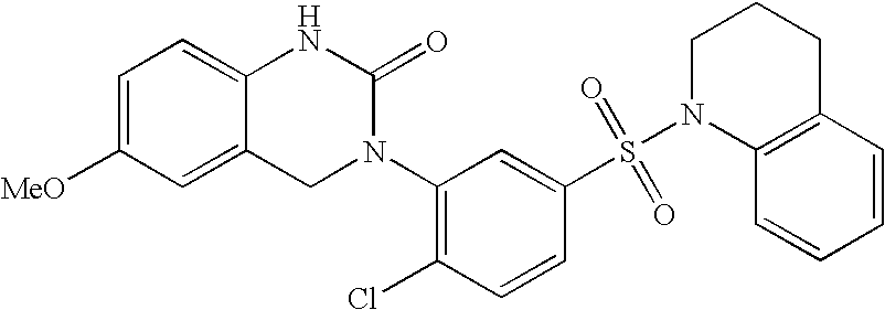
C12=CC([MeO])=CC=C1NC(=O)N(C1=C(Cl)C=CC(S(N3C4=C(CCC3)C=CC=C4)(=O)=O)=C1)C2
